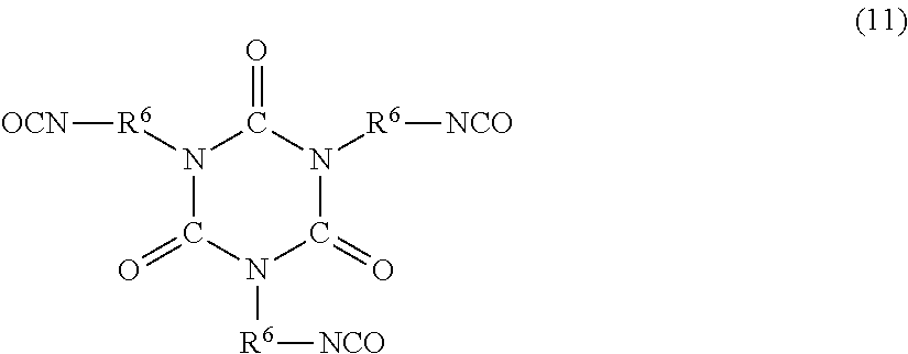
N1([R6][OCN])C(=O)N([R6][NCO])C(=O)N([R6][NCO])C1=O
